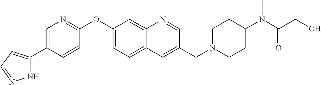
N1C(C2=CN=C(OC3=CC=C4C(=C3)N=CC(CN3CCC(N(C(CO)=O)C)CC3)=C4)C=C2)=CC=N1
